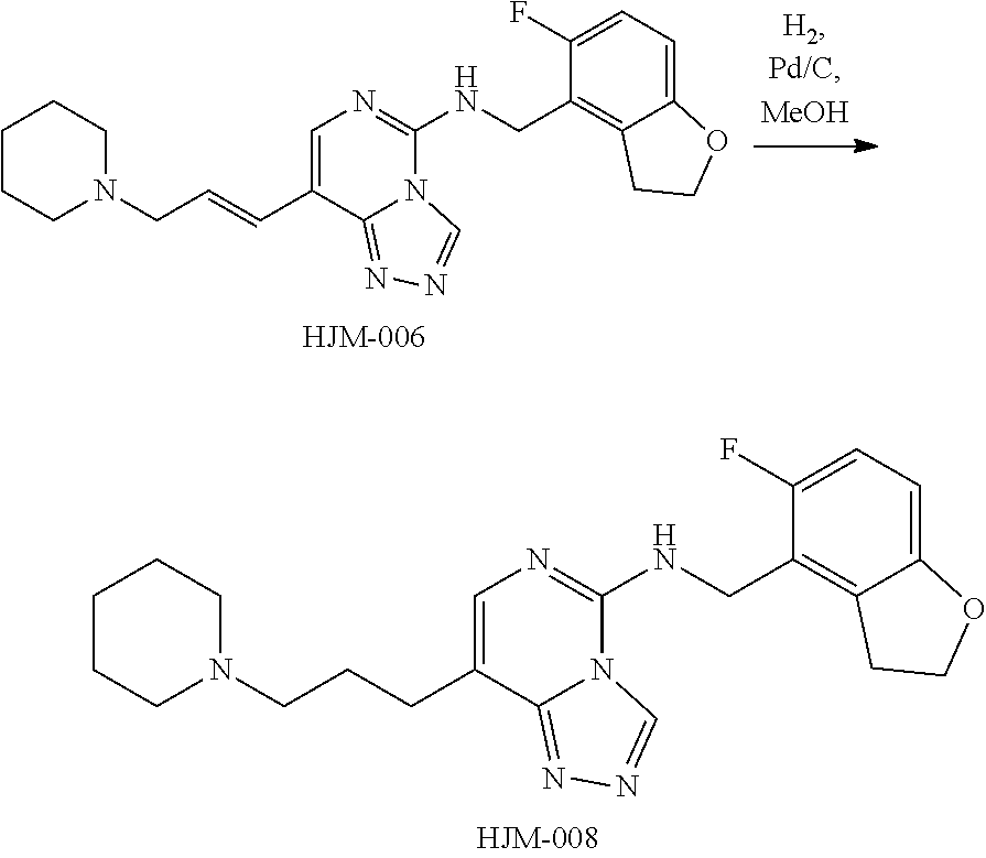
C1=C(CCCN2CCCCC2)C2=NN=CN2C(NCC2=C3C(=CC=C2F)OCC3)=N1.C1=C(C=CCN2CCCCC2)C2=NN=CN2C(NCC2=C3C(=CC=C2F)OCC3)=N1
